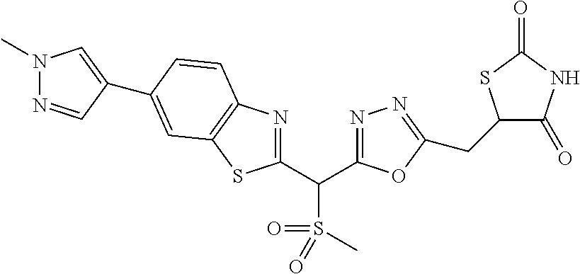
C(C1=NN=C(CC2C(=O)NC(=O)S2)O1)(S(=O)(=O)C)C1=NC2=C(S1)C=C(C1=CN(C)N=C1)C=C2
